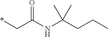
*CC(NC(CCC)(C)C)=O
